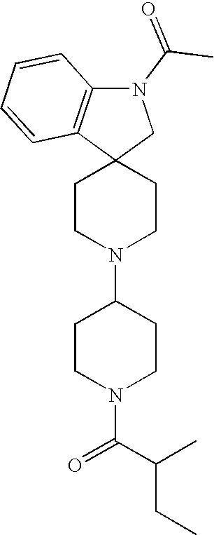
C1CN(C2CCN(C(C(C)CC)=O)CC2)CCC12CN(C(C)=O)C1=C2C=CC=C1
